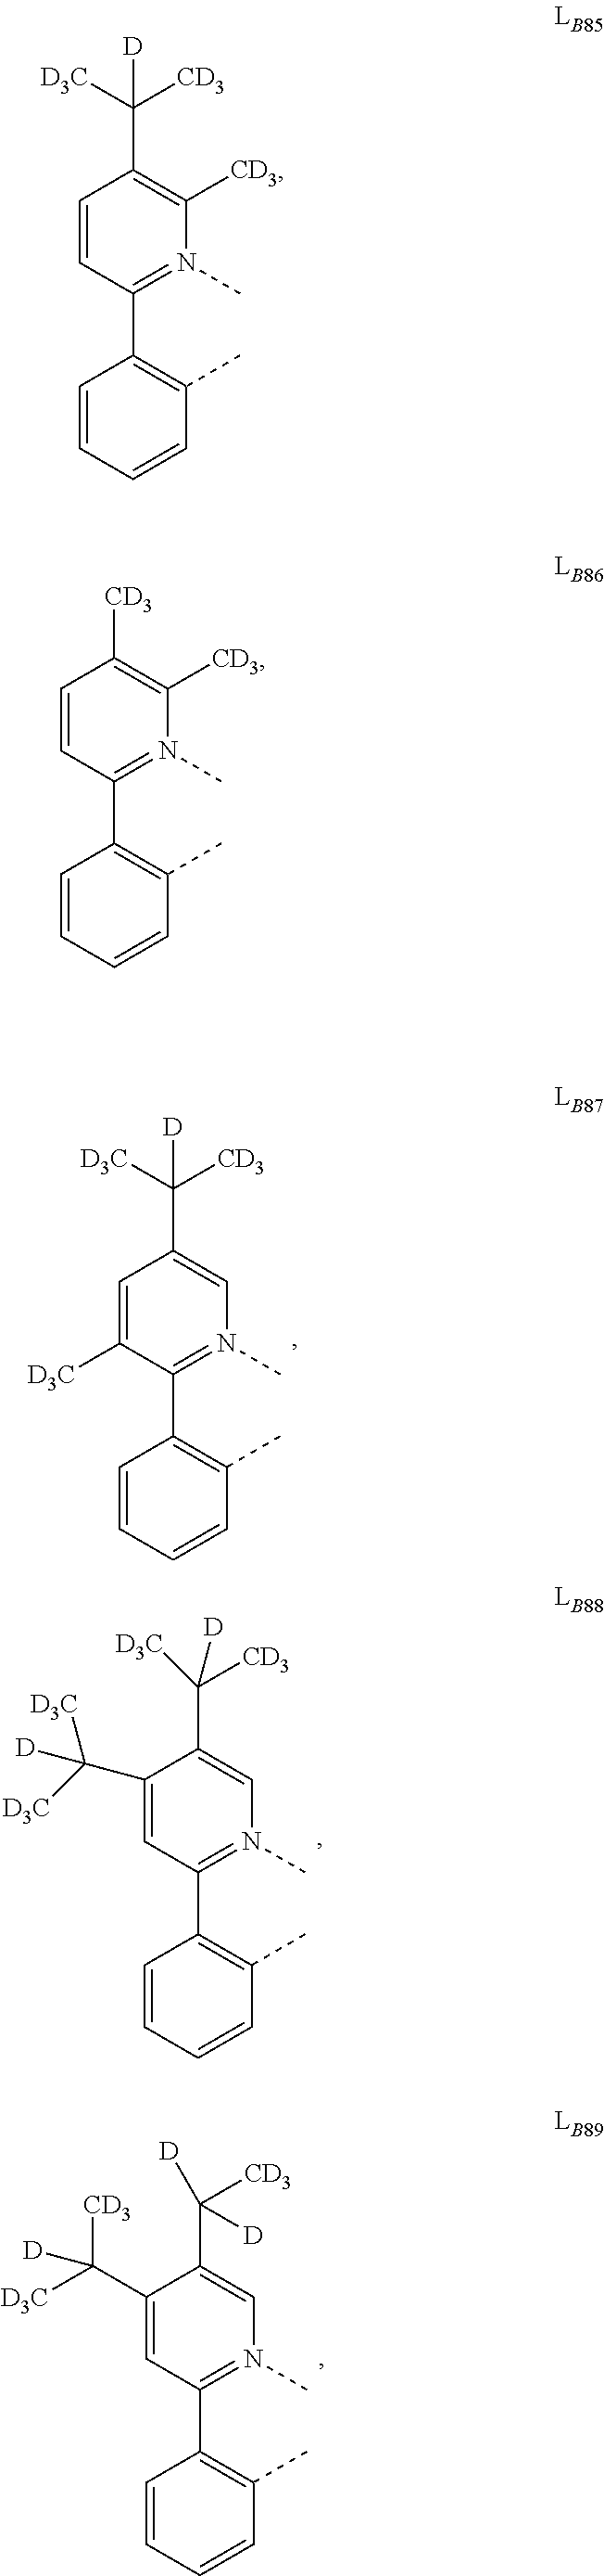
C1=CC=CC(C)=C1C1=N(C)C=C(C([D3C])([CD3])[D])C=C1[D3C].C1=CC=CC(C)=C1C1=N(C)C=C(C([D3C])([CD3])[D])C(C([D3C])([D3C])[D])=C1.C1=CC=CC(C)=C1C1=N(C)C=C(C([D])([CD3])[D])C(C([CD3])([D3C])[D])=C1.C1=CC=CC(C)=C1C1=N(C)C([CD3])=C(C([D3C])([CD3])[D])C=C1.C1=CC=CC(C)=C1C1=N(C)C([CD3])=C([CD3])C=C1
